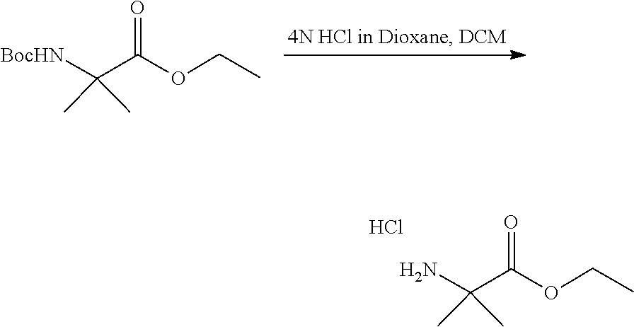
C(C)(C(=O)OCC)(C)[BocHN].C(C)(C(=O)OCC)(C)N.Cl
